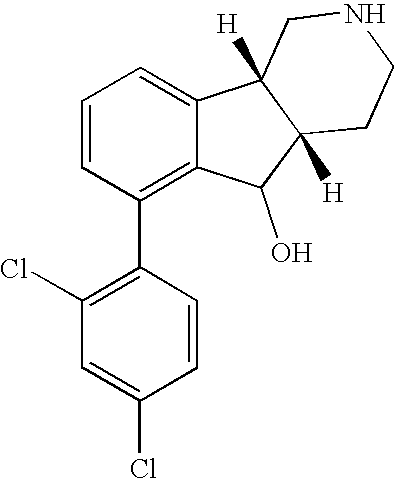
C1(Cl)=C(C2=C3C(=CC=C2)C2([H])C([H])(C3O)CCNC2)C=CC(Cl)=C1
